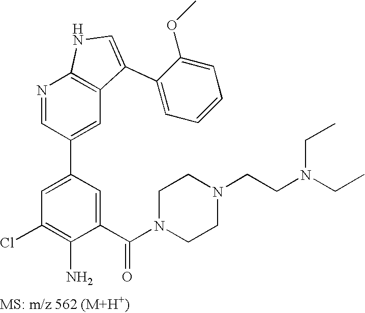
N1=CC(C2=CC(Cl)=C(N)C(C(N3CCN(CCN(CC)CC)CC3)=O)=C2)=CC2=C1NC=C2C1=CC=CC=C1OC
